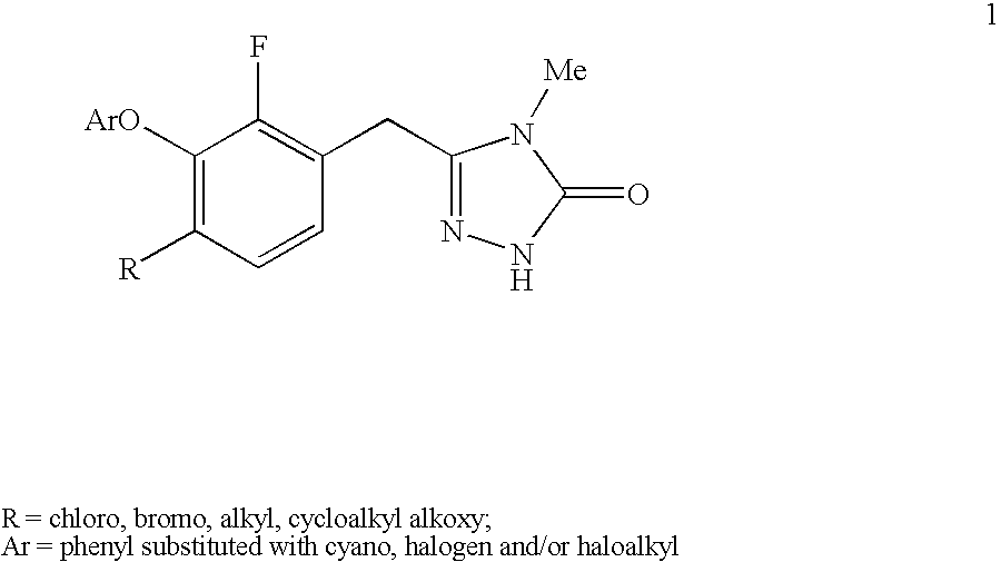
C1([ArO])=C([R])C=CC(CC2=NNC(=O)N2[Me])=C1F
